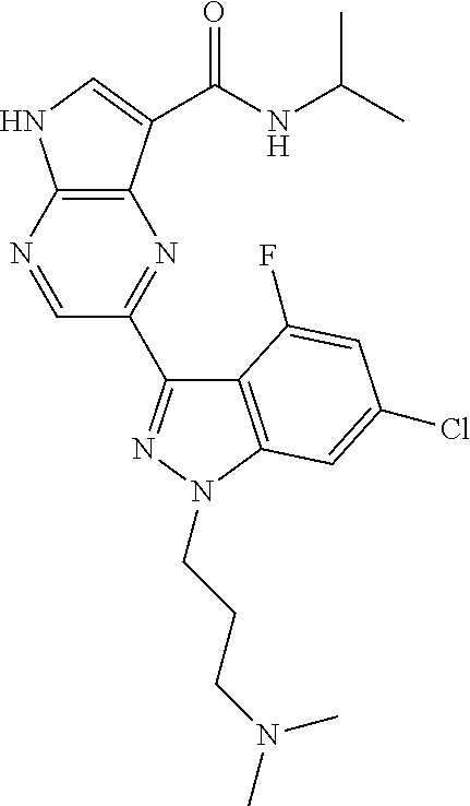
C12=C(N=CC(C3=NN(CCCN(C)C)C4=C3C(F)=CC(Cl)=C4)=N1)NC=C2C(=O)NC(C)C
